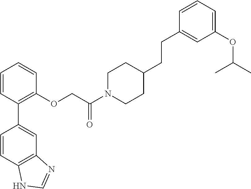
C1=CC(C2=CC3=C(C=C2)NC=N3)=C(OCC(N2CCC(CCC3=CC(OC(C)C)=CC=C3)CC2)=O)C=C1
